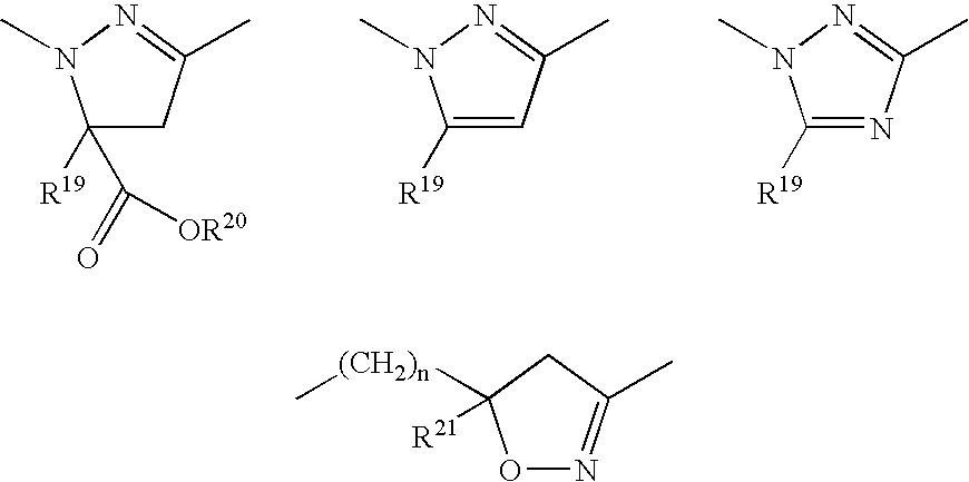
C1([R19])(C(=O)[OR20])CC(C)=NN1C.C1([R19])=CC(C)=NN1C.C1([R19])=NC(C)=NN1C.O1N=C(C)CC1([(CH2)n]C)[R21]
